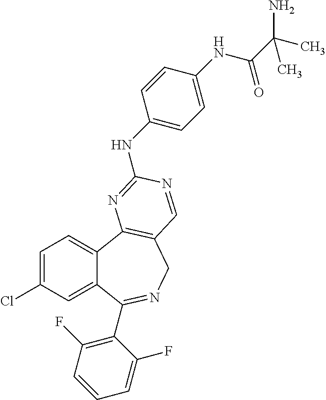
C1=C(Cl)C=C2C(=C1)C1=C(CN=C2C2=C(F)C=CC=C2F)C=NC(NC2=CC=C(NC(C(C)(C)N)=O)C=C2)=N1
